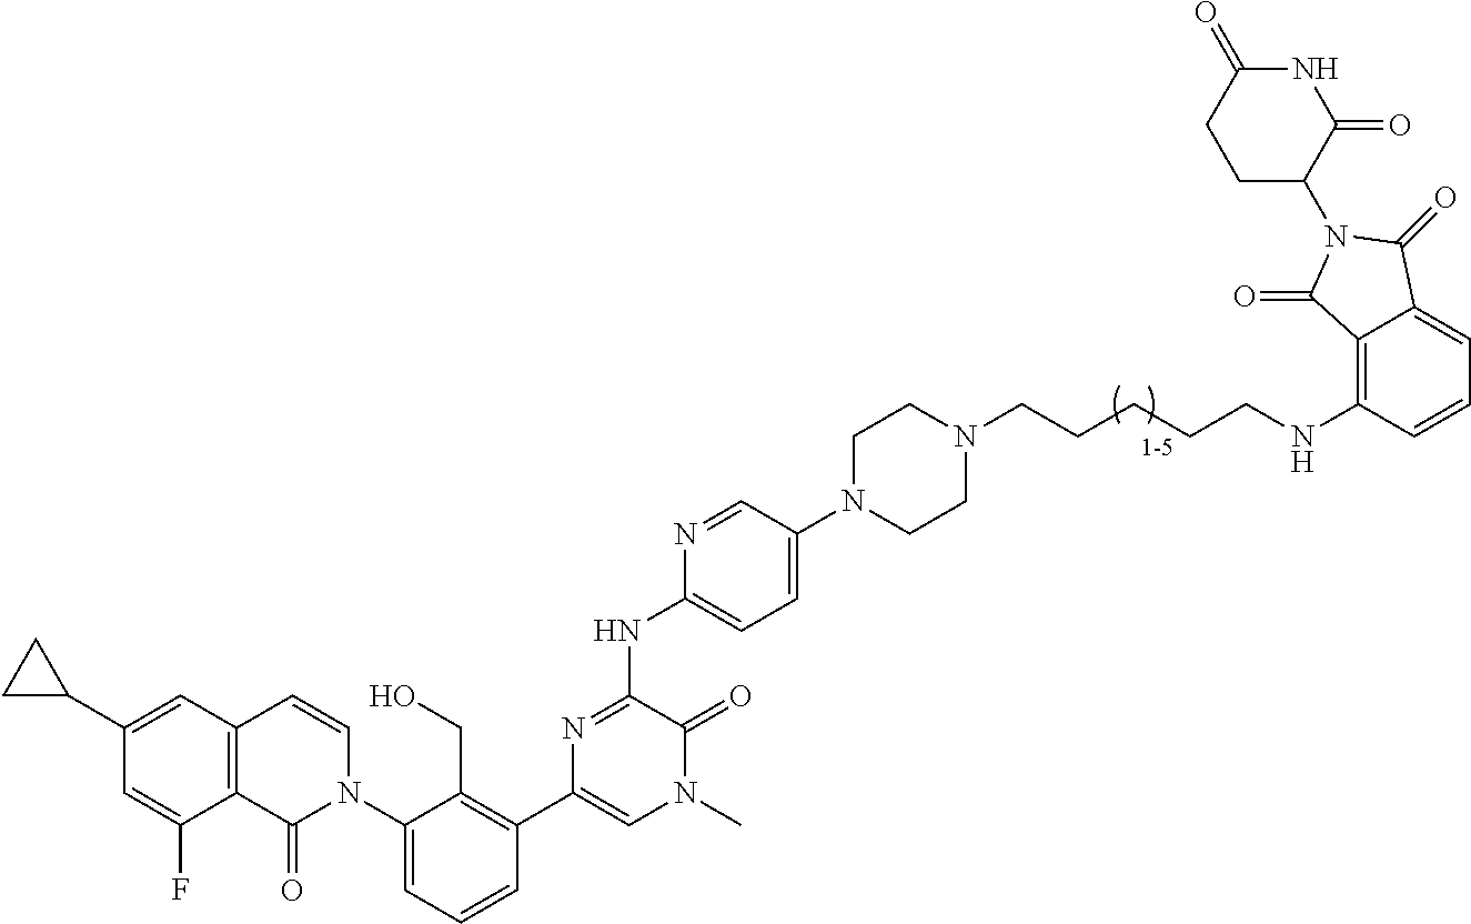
C12=C(C=C(C3CC3)C=C1F)C=CN(C1=CC=CC(C3=CN(C)C(=O)C(NC4=CC=C(N5CCN(CCCCCNC6=C7C(=CC=C6)C(=O)N(C6C(=O)NC(=O)CC6)C7=O)CC5)C=N4)=N3)=C1CO)C2=O
